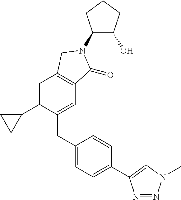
C1(N2C(=O)C3=C(C=C(C4CC4)C(CC4=CC=C(C5=CN(C)N=N5)C=C4)=C3)C2)C(O)CCC1
